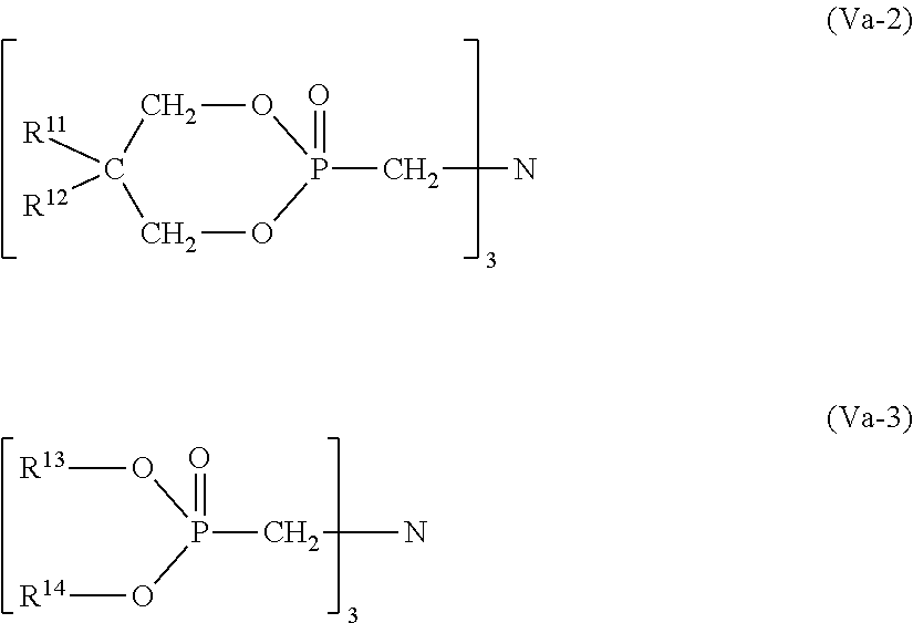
O1CC([R11])([R12])COP1(CN)=O.O([R13])P(O[R14])(CN)=O
